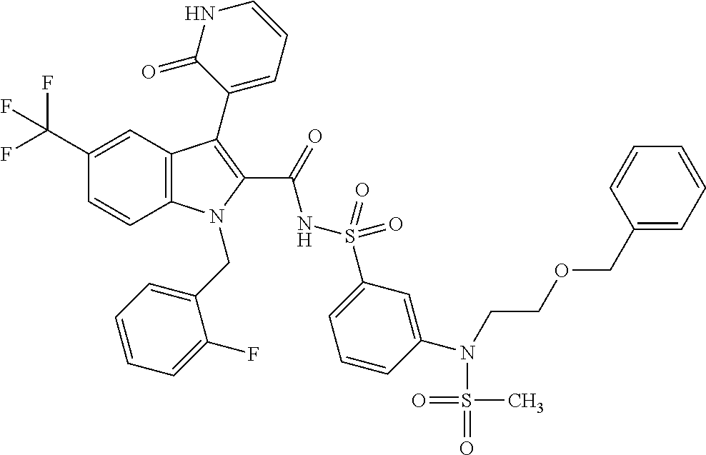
C12=C(C=C(C(F)(F)F)C=C1)C(C1=CC=CNC1=O)=C(C(=O)NS(C1=CC=CC(N(CCOCC3=CC=CC=C3)S(=O)(C)=O)=C1)(=O)=O)N2CC1=CC=CC=C1F
